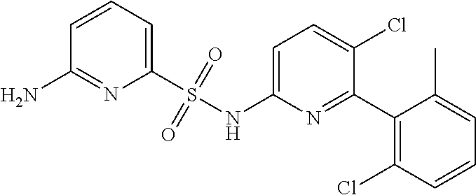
C1=C(NS(C2=CC=CC(N)=N2)(=O)=O)N=C(C2=C(Cl)C=CC=C2C)C(Cl)=C1
